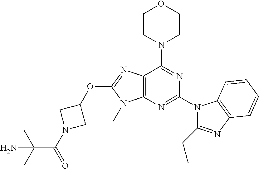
C12=C(N=C(N3C(CC)=NC4=C3C=CC=C4)N=C1N1CCOCC1)N(C)C(OC1CN(C(C(C)(C)N)=O)C1)=N2
